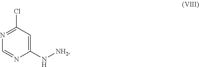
C1(N[NH2])=CC(Cl)=NC=N1
